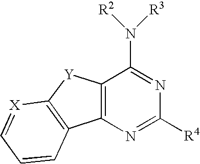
C1=[X]C2=C(C=C1)C1=C([Y]2)C(N([R3])[R2])=NC([R4])=N1
